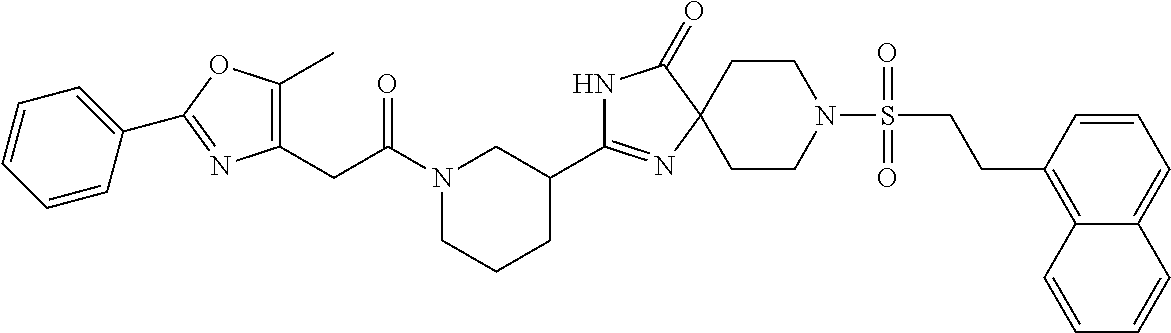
C1CN(S(=O)(=O)CCC2=C3C(=CC=C2)C=CC=C3)CCC12N=C(C1CN(C(CC3=C(C)OC(C4=CC=CC=C4)=N3)=O)CCC1)NC2=O
